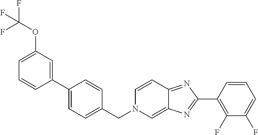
C1=C(OC(F)(F)F)C=C(C2=CC=C(CN3C=C4C(=NC(C5=C(F)C(F)=CC=C5)=N4)C=C3)C=C2)C=C1
